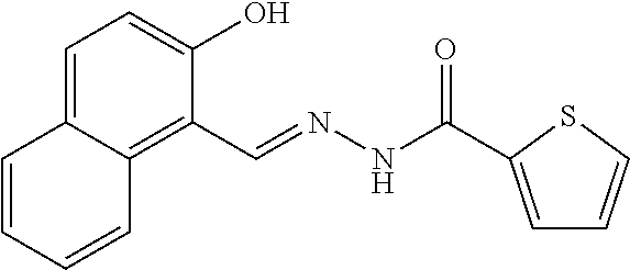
C1=C2C(=C(C=NNC(=O)C3=CC=CS3)C(O)=C1)C=CC=C2
